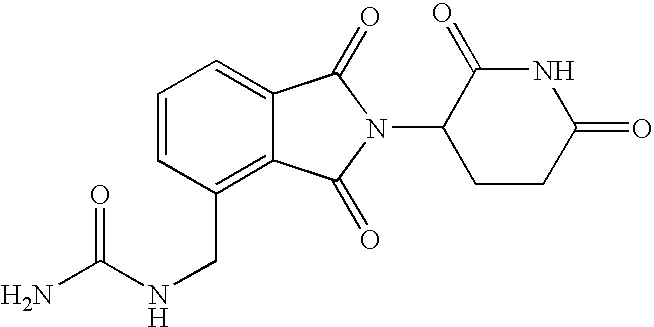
N(CC1=C2C(=CC=C1)C(=O)N(C1CCC(=O)NC1=O)C2=O)C(N)=O
